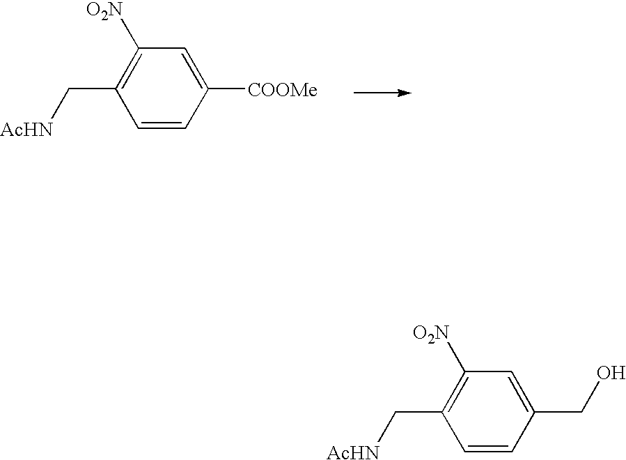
C1([O2N])=C(C[AcHN])C=CC([COOMe])=C1.C1([O2N])=C(C[AcHN])C=CC(CO)=C1
